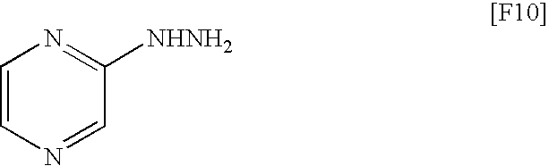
C1=CN=CC([NHNH2])=N1
